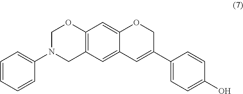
C1(N2CC3=C(OC2)C=C2C(=C3)C=C(C3=CC=C(O)C=C3)CO2)=CC=CC=C1
